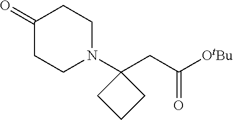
C1(=O)CCN(C2(CC([OtBu])=O)CCC2)CC1
